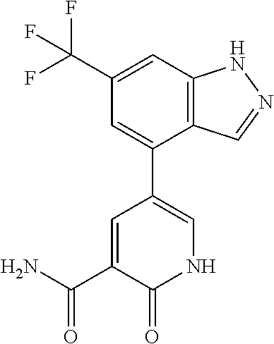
C12=C(C=C(C(F)(F)F)C=C1C1=CNC(=O)C(C(N)=O)=C1)NN=C2
